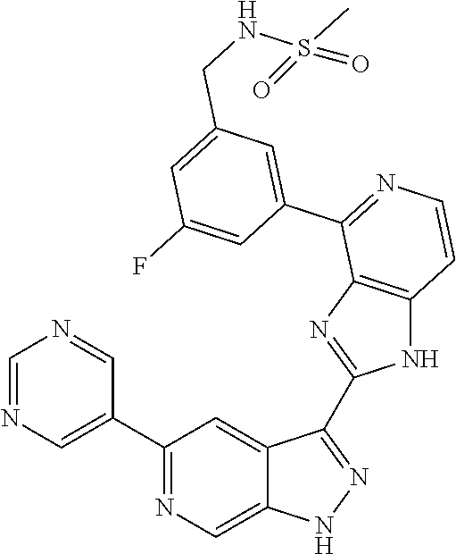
C1=NC=C(C2=NC=C3C(=C2)C(C2=NC4=C(N2)C=CN=C4C2=CC(CNS(C)(=O)=O)=CC(F)=C2)=NN3)C=N1
